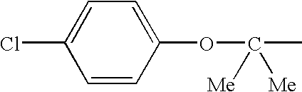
C1=CC(OC(C)([Me])[Me])=CC=C1Cl
